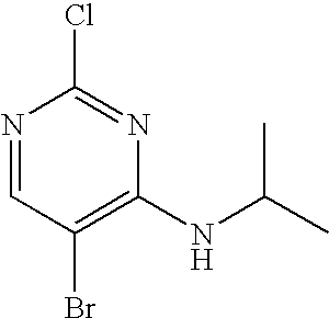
ClC1=NC(NC(C)C)=C(Br)C=N1
